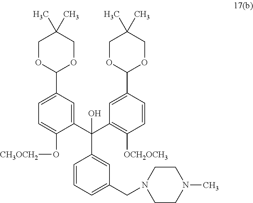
C1=CC=C(CN2CCN(C)CC2)C=C1C(C1=CC(C2OCC(C)(C)CO2)=CC=C1O[CH3OCH2])(C1=C([OCH2OCH3])C=CC(C2OCC(C)(C)CO2)=C1)O
